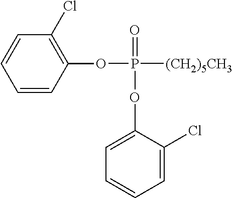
C1=CC(OP([(CH2)5CH3])(=O)OC2=CC=CC=C2Cl)=C(Cl)C=C1
